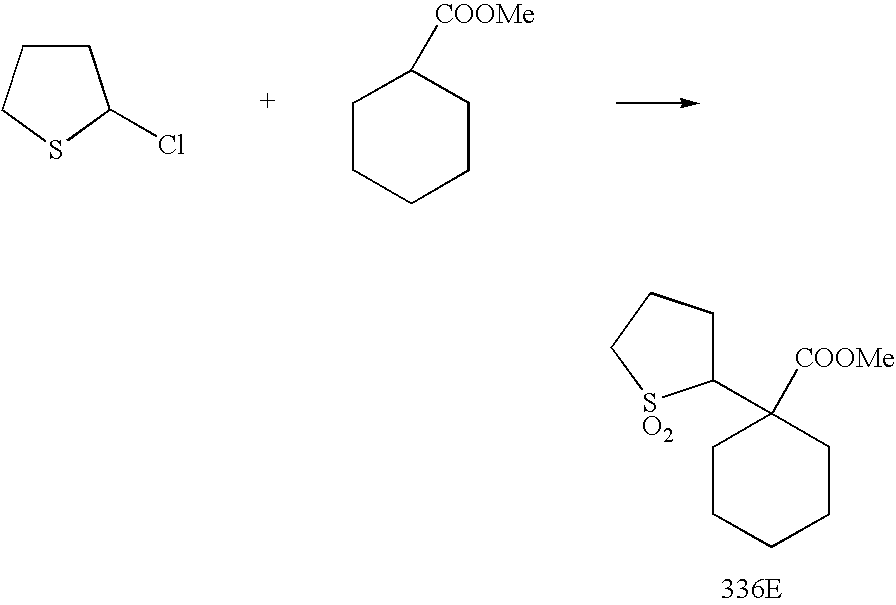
C1CCSC1Cl.C1CCCCC1[COOMe].C1(C2([COOMe])CCCCC2)CCC[SO2]1.[336E]
